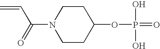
C1CN(C(C=C)=O)CCC1OP(O)(O)=O
